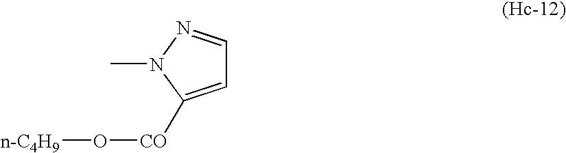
C1=C([CO]O[n-C4H9])N(C)N=C1
